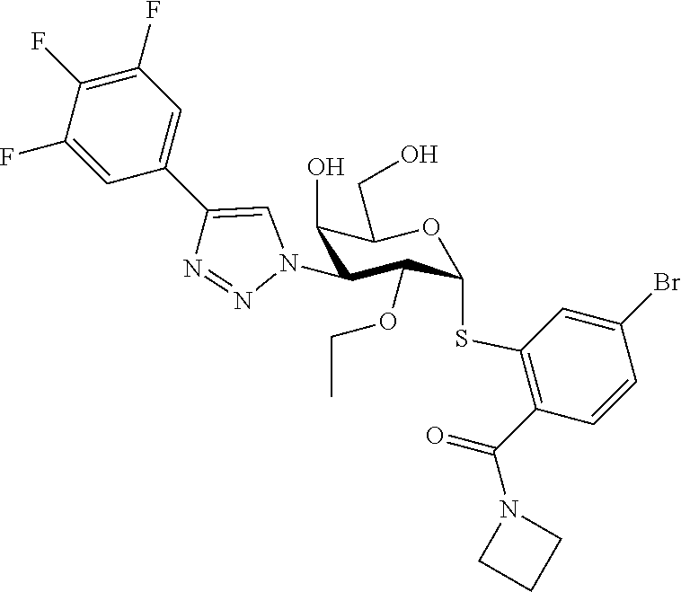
C1(F)=CC(C2=CN(C3C(O)C(CO)OC(SC4=C(C(=O)N5CCC5)C=CC(Br)=C4)C3OCC)N=N2)=CC(F)=C1F
